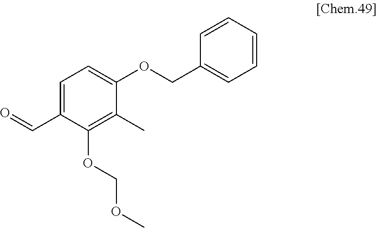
C1=C(C=O)C(OCOC)=C(C)C(OCC2=CC=CC=C2)=C1
